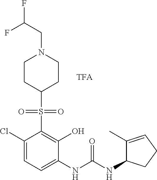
C1(Cl)=CC=C(NC(NC2C(C)=CCC2)=O)C(O)=C1S(=O)(=O)C1CCN(CC(F)F)CC1
